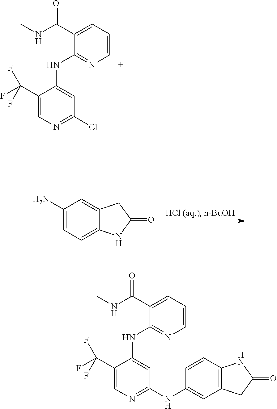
C1(C(NC)=O)=CC=CN=C1NC1=CC(Cl)=NC=C1C(F)(F)F.C1(N)=CC=C2C(=C1)CC(=O)N2.C1(C(NC)=O)=CC=CN=C1NC1=CC(NC2=CC3=C(C=C2)NC(=O)C3)=NC=C1C(F)(F)F
